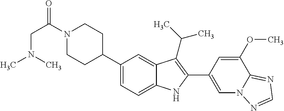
C(N(C)C)C(N1CCC(C2=CC=C3C(=C2)C(C(C)C)=C(C2=CN4C(=NC=N4)C(OC)=C2)N3)CC1)=O
